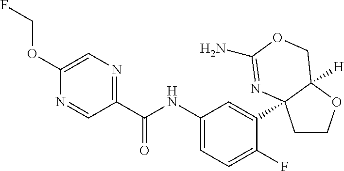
C1(C(NC2=CC=C(F)C(C34CCOC3([H])COC(N)=N4)=C2)=O)=NC=C(OCF)N=C1
